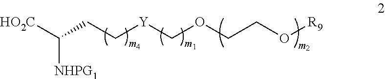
[HO2C]C(CC[Y]COCCO[R9])[NHPG1]
